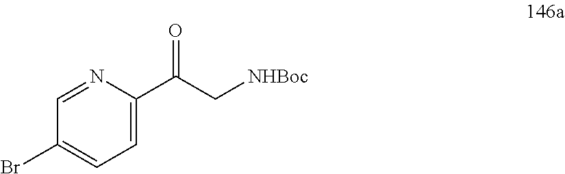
N1=CC(Br)=CC=C1C(C[NHBoc])=O
